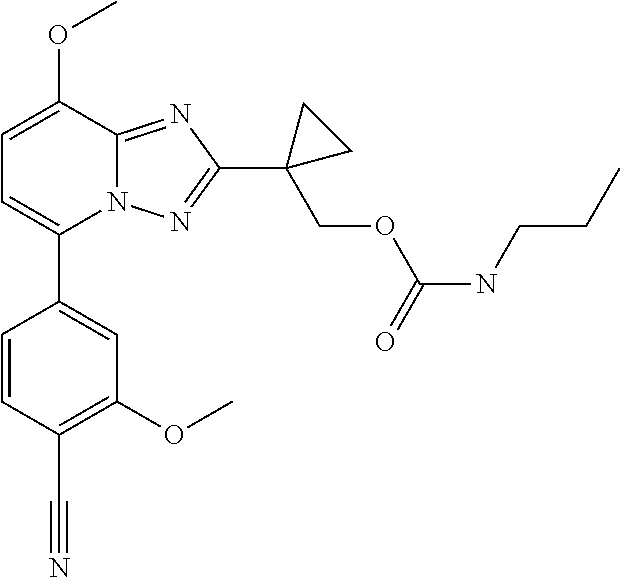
C1=C(OC)C2=NC(C3(COC(NCCC)=O)CC3)=NN2C(C2=CC(OC)=C(C#N)C=C2)=C1
